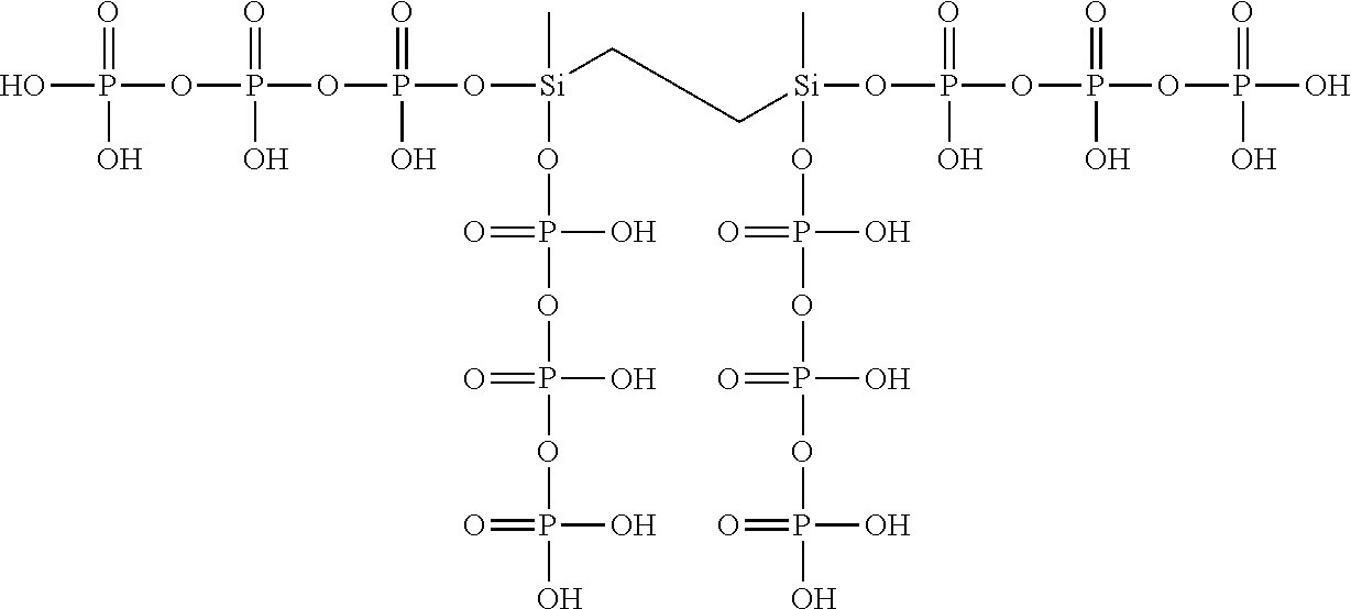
C[Si](OP(=O)(O)OP(OP(O)(O)=O)(O)=O)(OP(=O)(O)OP(OP(O)(=O)O)(=O)O)CCC[Si](C)(OP(=O)(O)OP(OP(O)(O)=O)(O)=O)OP(OP(OP(O)(=O)O)(=O)O)(=O)O
